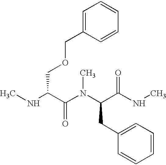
CNC(C(N(C(C(NC)=O)CC1=CC=CC=C1)C)=O)COCC1=CC=CC=C1
